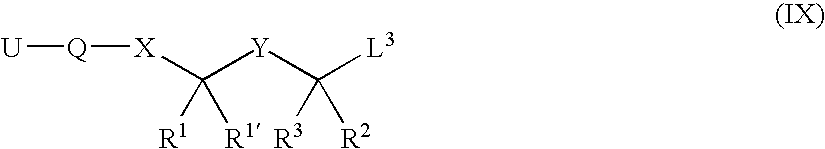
[U][Q][X]C([Y]C([L3])([R3])[R2])([R1])[R1]
